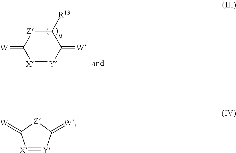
[X]1=[Y]C(=[W])C([R13])[Z]C1=[W].[X]1=[Y]C(=[W])[Z]C1=[W]
